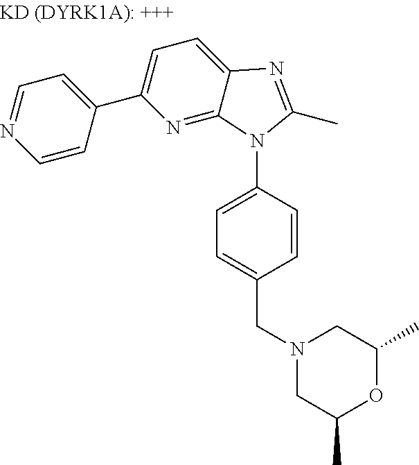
C1=NC=CC(C2=CC=C3C(=N2)N(C2=CC=C(CN4CC(C)OC(C)C4)C=C2)C(C)=N3)=C1
